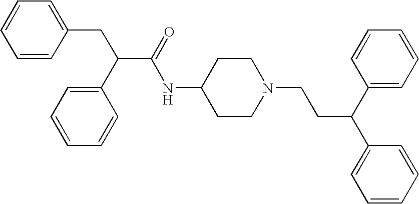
C1(NC(C(CC2=CC=CC=C2)C2=CC=CC=C2)=O)CCN(CCC(C2=CC=CC=C2)C2=CC=CC=C2)CC1
